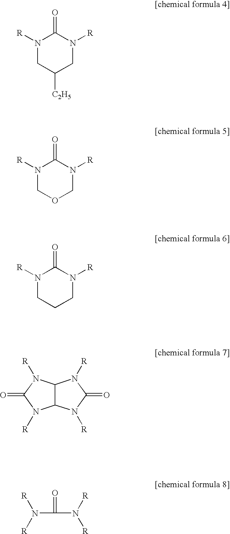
N1([R])CC([C2H5])CN([R])C1=O.N1([R])COCN([R])C1=O.N1([R])CCCN([R])C1=O.C12C(N([R])C(=O)N1[R])N([R])C(=O)N2[R].N(C(=O)N([R])[R])([R])[R]
